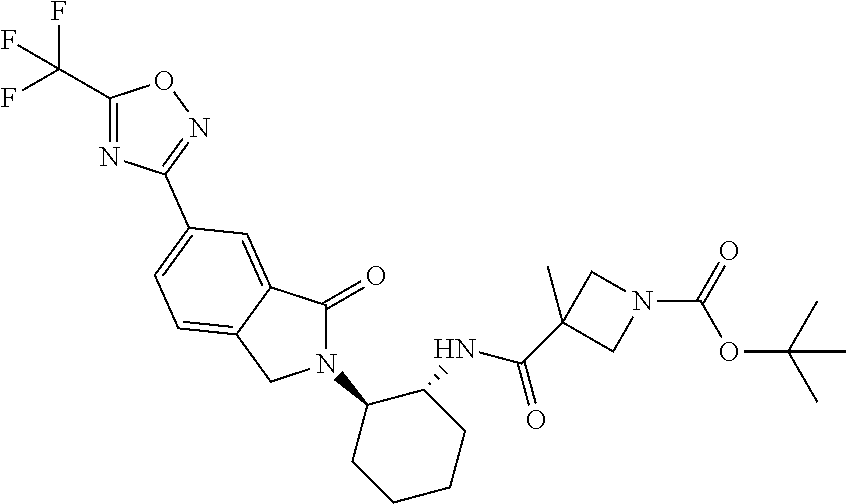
C1(=O)N(C2CCCCC2NC(=O)C2(C)CN(C(OC(C)(C)C)=O)C2)CC2=CC=C(C3=NOC(C(F)(F)F)=N3)C=C12
